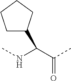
C1(C(NC)C(C)=O)CCCC1
